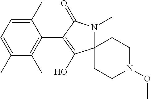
C12(CCN(OC)CC1)N(C)C(=O)C(C1=C(C)C(C)=CC=C1C)=C2O
